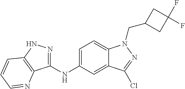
C1(NC2=CC=C3C(=C2)C(Cl)=NN3CC2CC(F)(F)C2)=NNC2=C1N=CC=C2
